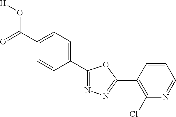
[H]OC(C1=CC=C(C2=NN=C(C3=C(Cl)N=CC=C3)O2)C=C1)=O
